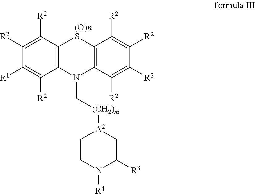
C12=C(C([R2])=C([R2])C([R1])=C1[R2])[(O)nS]C1=C(N2C[(CH2)m][A2]2CCN([R4])C([R3])C2)C([R2])=C([R2])C([R2])=C1[R2]
